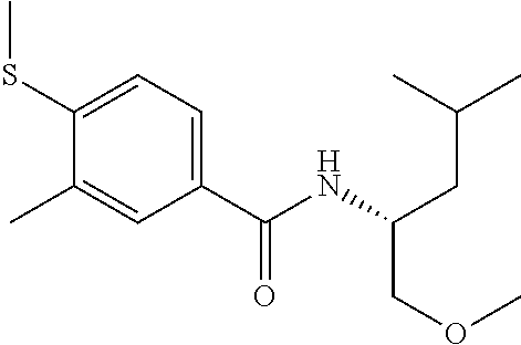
C1(SC)=CC=C(C(NC(CC(C)C)COC)=O)C=C1C
